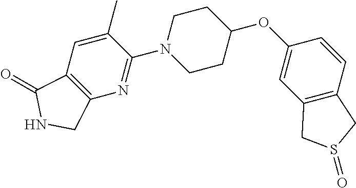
C1(OC2CCN(C3=NC4=C(C=C3C)C(=O)NC4)CC2)=CC2=C(C=C1)CS(=O)C2
